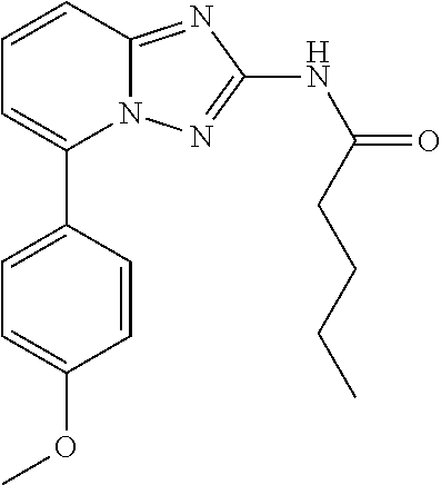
C1=C(C2=CC=CC3=NC(NC(=O)CCCC)=NN23)C=CC(OC)=C1
